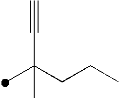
CC(CCC)(C)C#C
